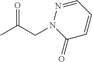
CC(CN1C(=O)C=CC=N1)=O
